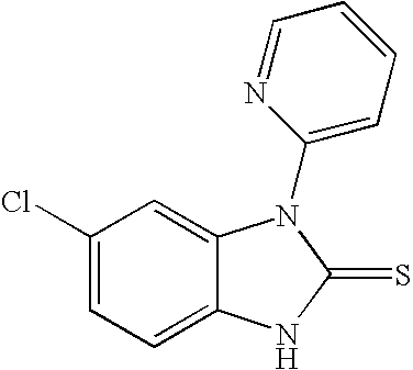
C1(Cl)=CC=C2C(=C1)N(C1=CC=CC=N1)C(=S)N2
